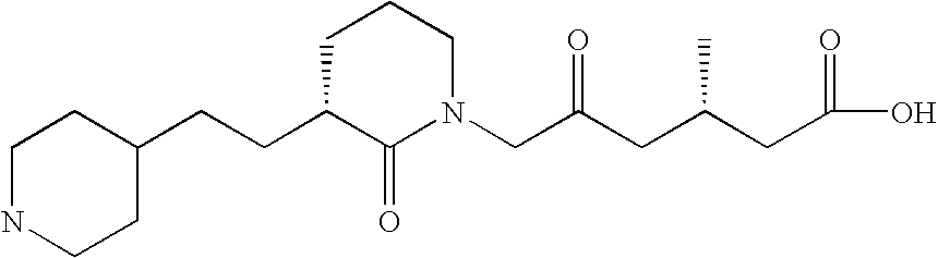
C1NCCC(CCC2C(=O)N(CC(CC(CC(O)=O)C)=O)CCC2)C1
